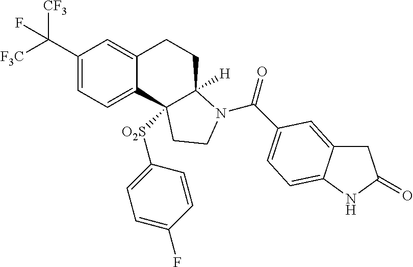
C(C1=CC=C2C(=C1)CCC1([H])C2([O2S]C2=CC=C(F)C=C2)CCN1C(=O)C1=CC=C2C(=C1)CC(=O)N2)([F3C])([CF3])F
